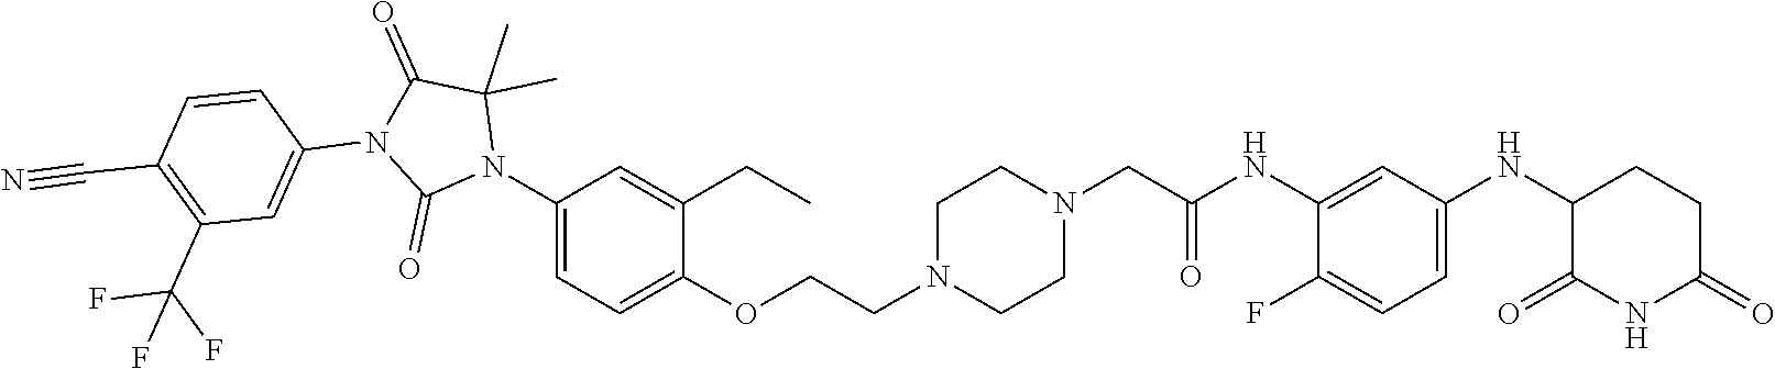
C1CN(CCOC2=CC=C(N3C(=O)N(C4=CC(C(F)(F)F)=C(C#N)C=C4)C(=O)C3(C)C)C=C2CC)CCN1CC(NC1=CC(NC2C(=O)NC(=O)CC2)=CC=C1F)=O
